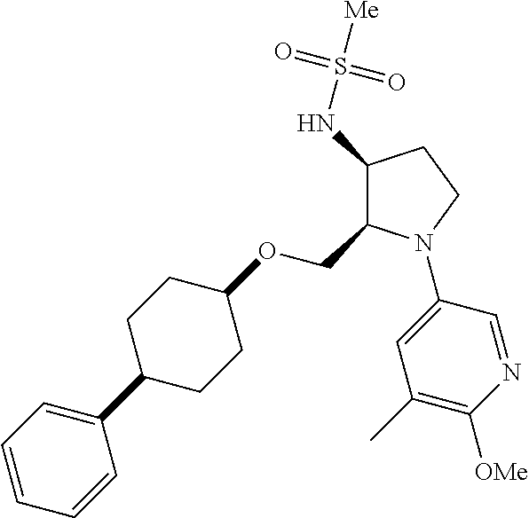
C1(NS([Me])(=O)=O)C(COC2CCC(C3=CC=CC=C3)CC2)N(C2=CC(C)=C([OMe])N=C2)CC1
